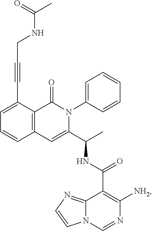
C1=C(C#CCNC(C)=O)C2=C(C=C1)C=C(C(C)NC(C1=C([NH2])N=CN3C1=NC=C3)=O)N(C1=CC=CC=C1)C2=O
